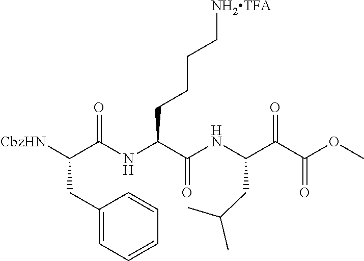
C(CC1=CC=CC=C1)(C(NC(C(=O)NC(CC(C)C)C(C(=O)OC)=O)CCCC[NH2TFA])=O)[CbzHN]
